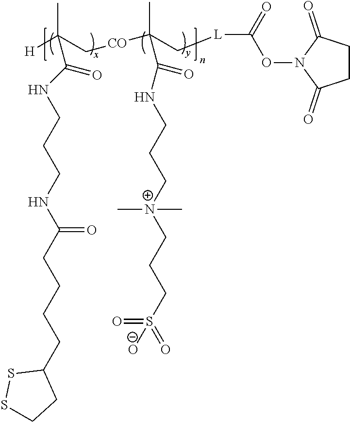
[H]C(C[CO]C(C[L]C(=O)ON1C(=O)CCC1=O)(C)C(=O)NCCC[N+](CCCS(=O)(=O)[O-])(C)C)(C)C(NCCCNC(CCCCC1SSCC1)=O)=O
